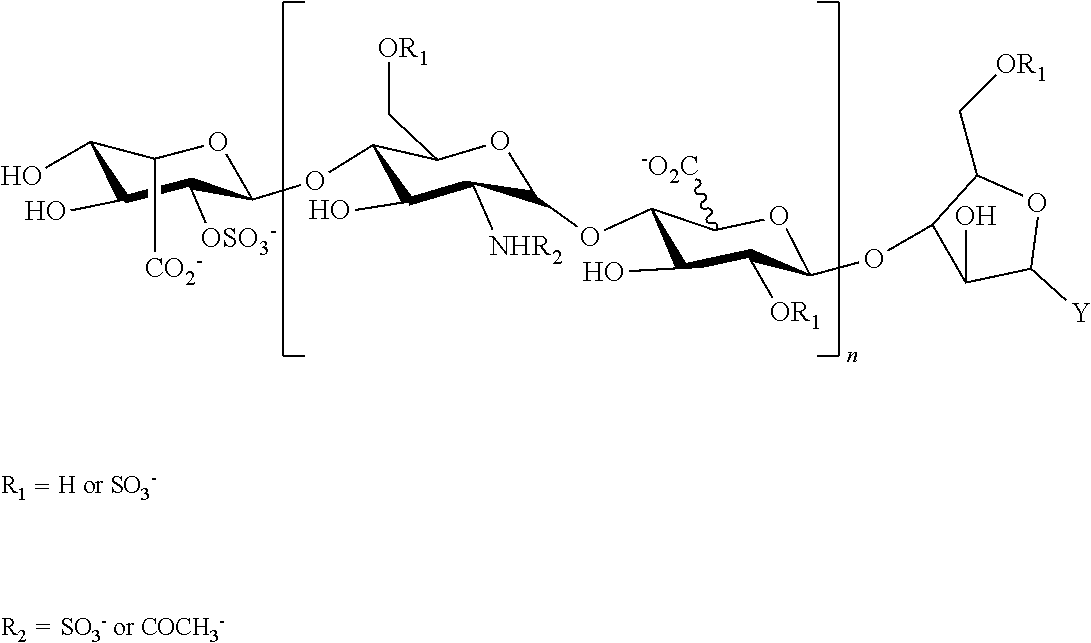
C1(OC2OC([CO2-])C(O)C(O)C2[OSO3-])C(O)C([NHR2])C(OC2C(O)C([OR1])C(OC3C(O)C([Y])OC3C[OR1])OC2[-O2C])OC1C[OR1].[R1].[H or SO3-].[R2].[SO3- or COCH3-]
